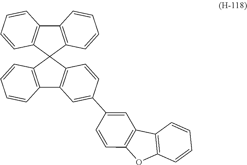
C12=C(C=CC=C1)C1(C3=C2C=C(C2=CC4=C(C=C2)OC2=C4C=CC=C2)C=C3)C2=C(C3=C1C=CC=C3)C=CC=C2
